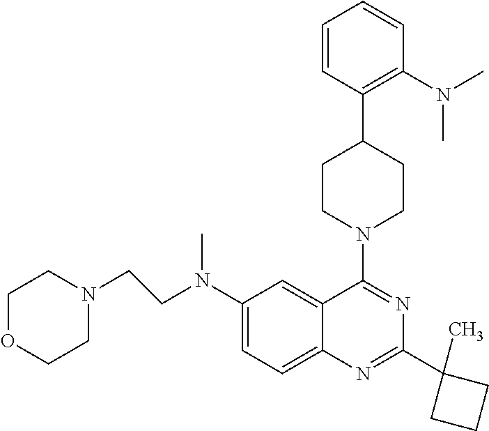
C1=CC(C2CCN(C3=NC(C4(C)CCC4)=NC4=CC=C(N(CCN5CCOCC5)C)C=C43)CC2)=C(N(C)C)C=C1
